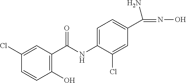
C1=C(Cl)C=CC(O)=C1C(NC1=CC=C(C(=NO)N)C=C1Cl)=O
